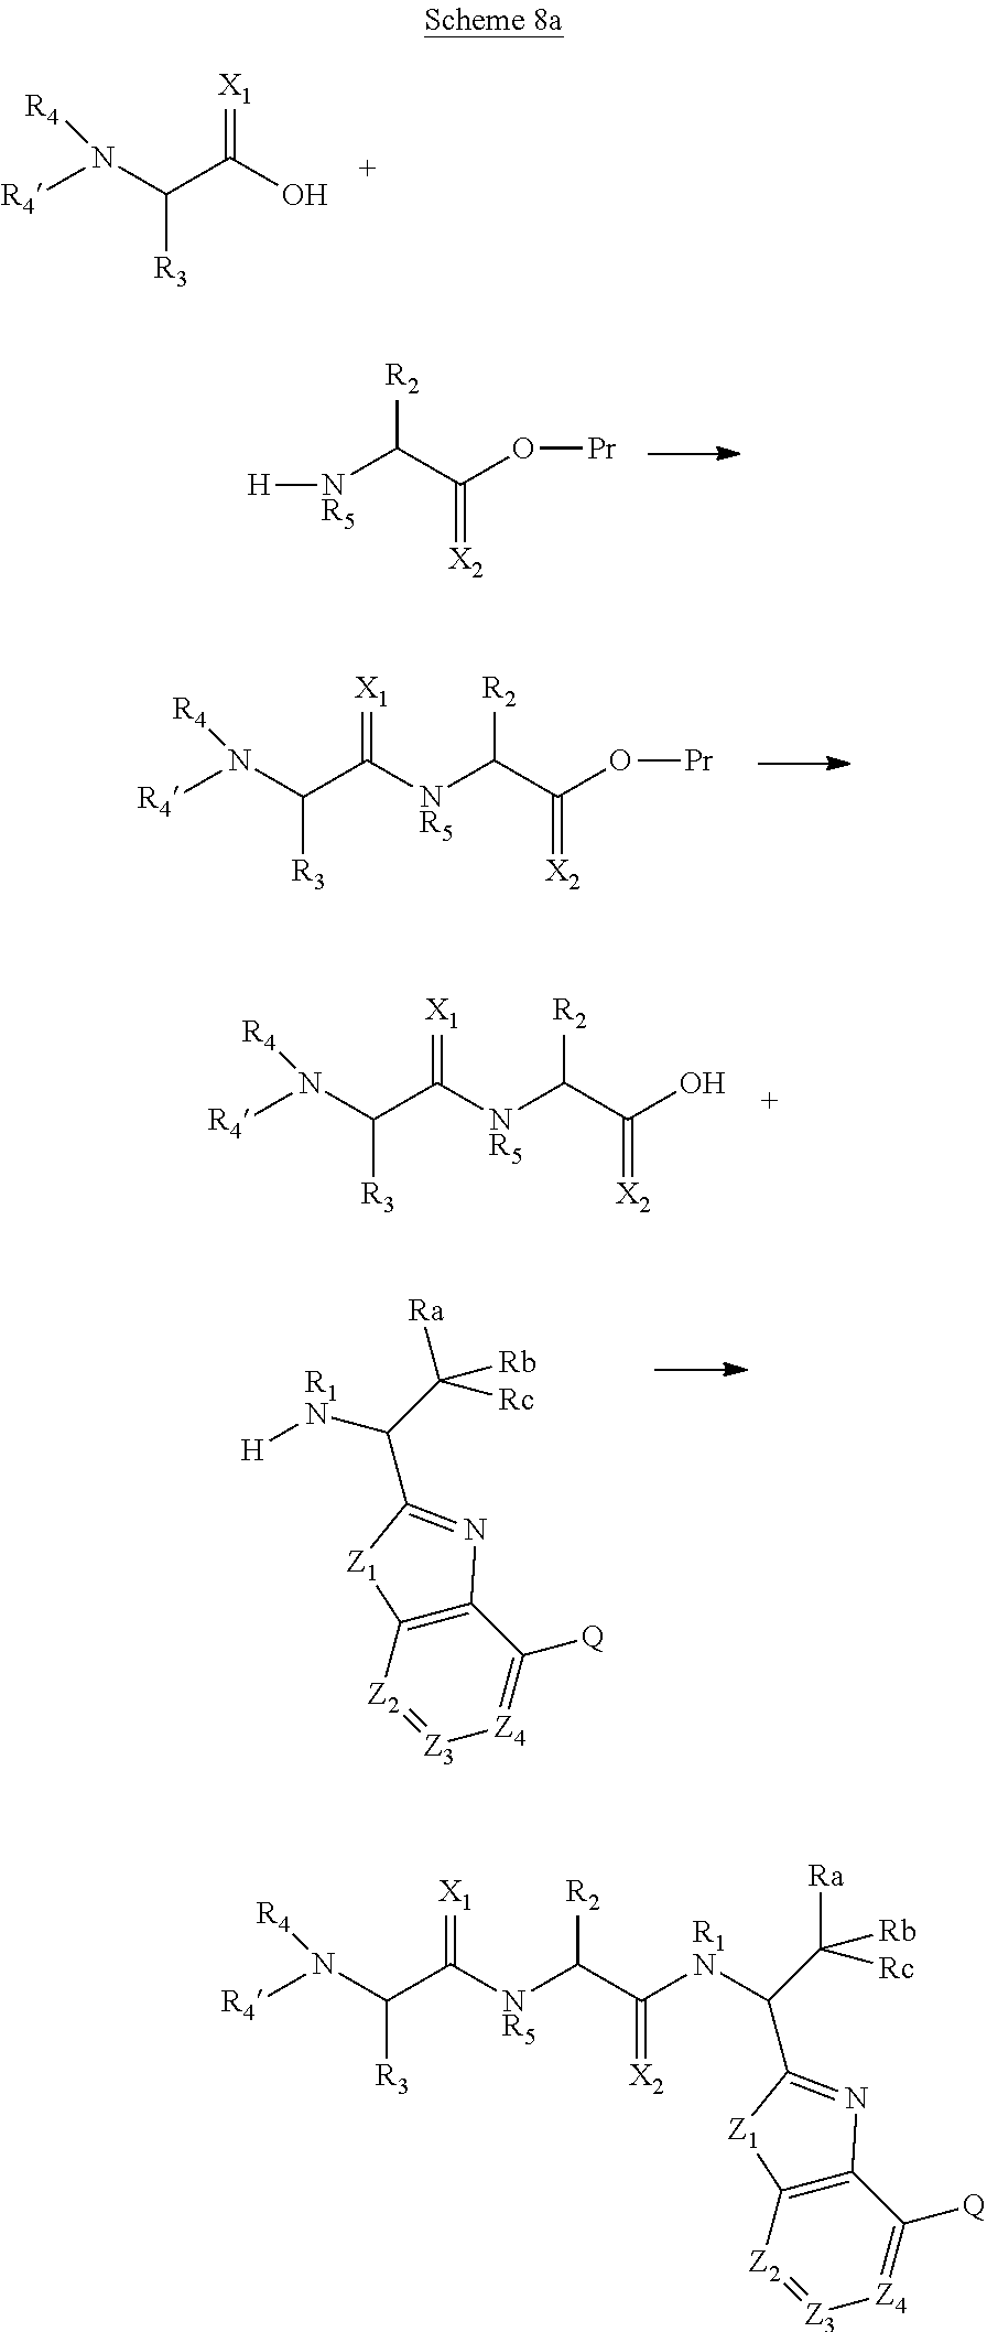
[R4]N(C(C(O)=[X1])[R3])[R4].[NR5](C(C(O[Pr])=[X2])[R2])[H].[R4]N(C(C([NR5]C(C(O[Pr])=[X2])[R2])=[X1])[R3])[R4].[R4]N(C(C([NR5]C(C(O)=[X2])[R2])=[X1])[R3])[R4].C(C1=NC2=C([Z1]1)[Z2]=[Z3][Z4]=C2[Q])(C([Rc])([Ra])[Rb])[R1N][H].C1(C(C([Rc])([Ra])[Rb])[R1N]C(C([NR5]C(C(N([R4])[R4])[R3])=[X1])[R2])=[X2])=NC2=C([Z1]1)[Z2]=[Z3][Z4]=C2[Q]
